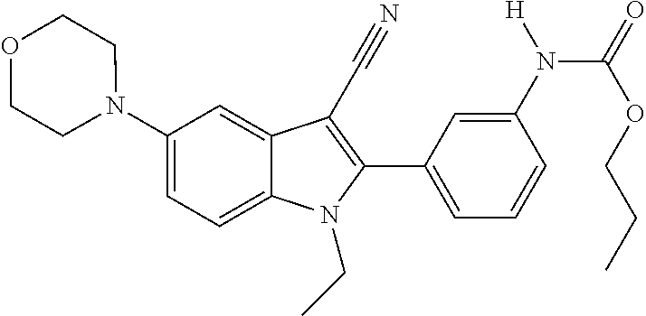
C1=C2C(=CC(N3CCOCC3)=C1)C(C#N)=C(C1=CC=CC(N(C(OCCC)=O)[H])=C1)N2CC
